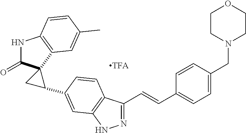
N1C(=O)C2(C3=C1C=CC(C)=C3)CC2C1=CC2=C(C(C=CC3=CC=C(CN4CCOCC4)C=C3)=NN2)C=C1.[TFA]
